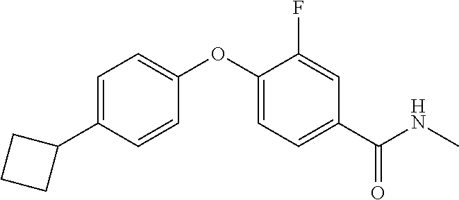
C1=C(C2CCC2)C=CC(OC2=CC=C(C(NC)=O)C=C2F)=C1
